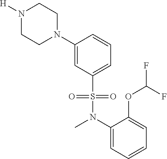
C1(N2CCN([H])CC2)=CC(S(=O)(=O)N(C2=CC=CC=C2OC(F)F)C)=CC=C1
